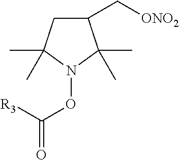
C1(C[ONO2])CC(C)(C)N(OC(=O)[R3])C1(C)C
